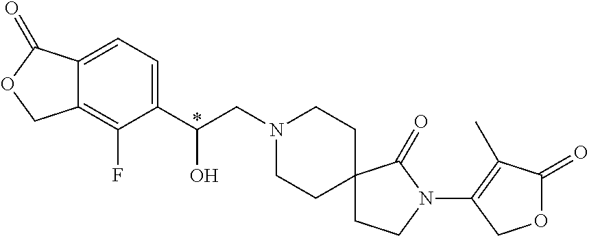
C1(C(CN2CCC3(CC2)CCN(C2=C(C)C(=O)OC2)C3=O)O)=CC=C2C(=C1F)COC2=O
